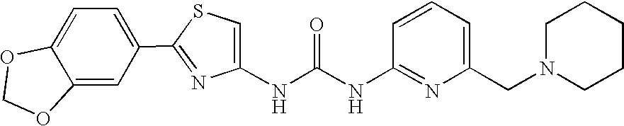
C1(C2=CC=C3C(=C2)OCO3)=NC(NC(NC2=NC(CN3CCCCC3)=CC=C2)=O)=CS1
